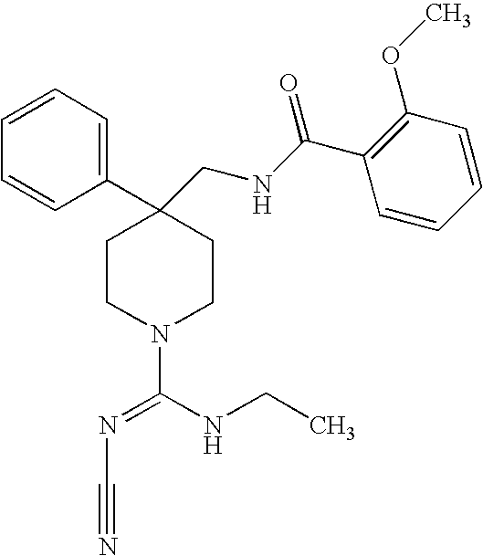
C1=CC=CC(C2(CNC(C3=C(OC)C=CC=C3)=O)CCN(C(NCC)=NC#N)CC2)=C1
